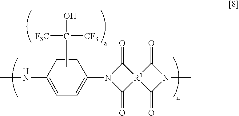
CNC1=CC=C(N2C(=O)[R1]3(C2=O)C(=O)N(C)C3=O)C=C1.CC([F3C])([CF3])O
